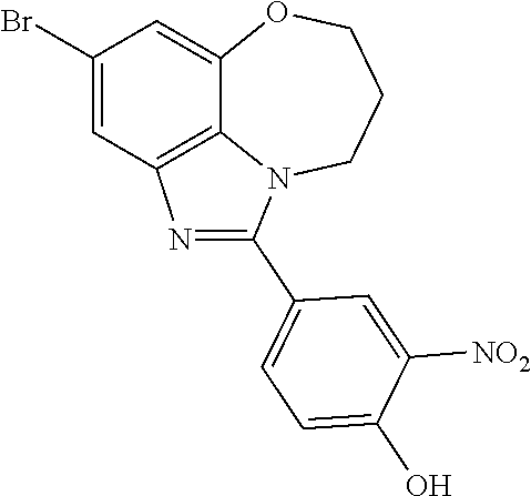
N1=C(C2=CC=C(O)C([NO2])=C2)N2C3=C1C=C(Br)C=C3OCCC2
